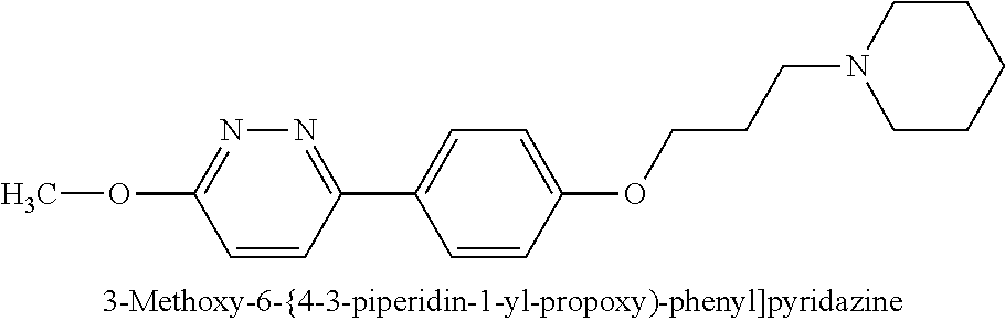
C1(OC)=NN=C(C2=CC=C(OCCCN3CCCCC3)C=C2)C=C1
